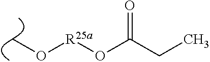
CO[R25a]OC(CC)=O
